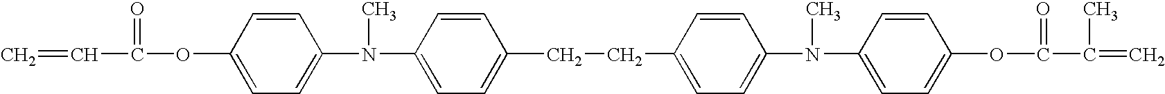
C=CC(=O)OC1=CC=C(N(C)C2=CC=C(CCC3=CC=C(N(C)C4=CC=C(OC(=O)C(C)=C)C=C4)C=C3)C=C2)C=C1
